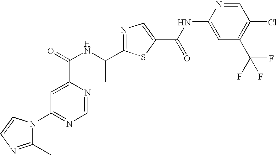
C1=C(C(NC(C2=NC=C(C(NC3=CC(C(F)(F)F)=C(Cl)C=N3)=O)S2)C)=O)N=CN=C1N1C(C)=NC=C1
